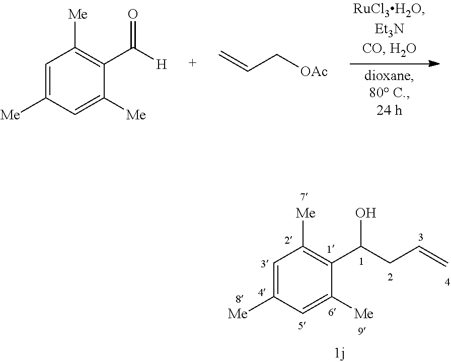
C1=C([Me])C=C([Me])C(C(CC=C)O)=C1[Me].C=CC[OAc].C1=C([Me])C=C([Me])C(C([H])=O)=C1[Me]
